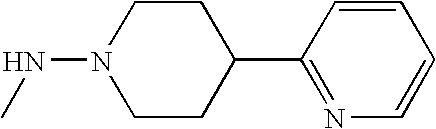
C1=CC(C2CCN(NC)CC2)=NC=C1
